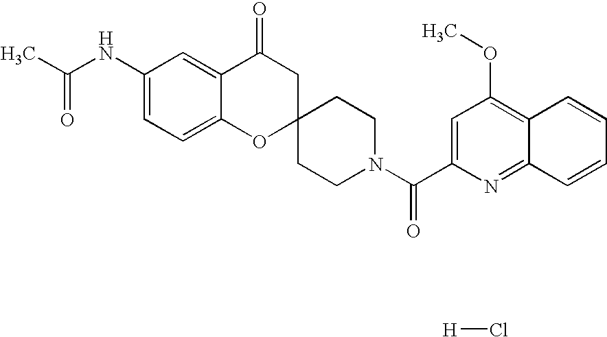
C12=CC=C(NC(C)=O)C=C1C(=O)CC1(O2)CCN(C(C2=CC(OC)=C3C(=N2)C=CC=C3)=O)CC1.[H]Cl
